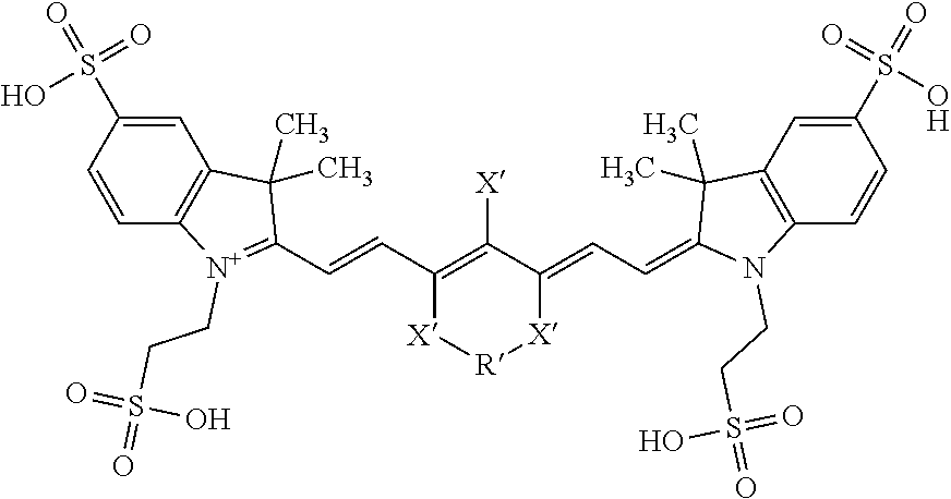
C1=C(S(=O)(=O)O)C=CC2=C1C(C)(C)C(C=CC1=C([X])C(=CC=C3N(CCS(=O)(=O)O)C4=C(C3(C)C)C=C(S(=O)(=O)O)C=C4)[X][R][X]1)=[N+]2CCS(=O)(=O)O
